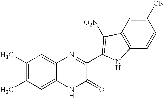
C1=C2C(=CC(C)=C1C)N=C(C1=C([O2N])C3=C(C=CC([CN])=C3)N1)C(=O)N2
